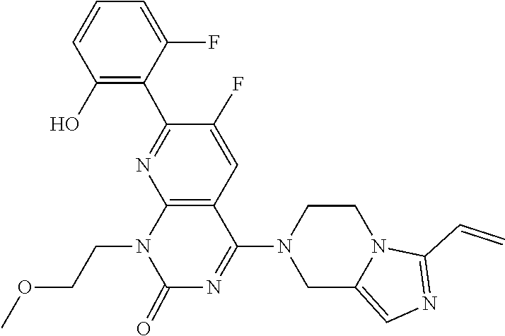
N12C(C=C)=NC=C1CN(C1=NC(=O)N(CCOC)C3=C1C=C(F)C(C1=C(O)C=CC=C1F)=N3)CC2
